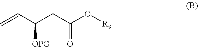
C(C(CC(O[R9])=O)[OPG])=C
